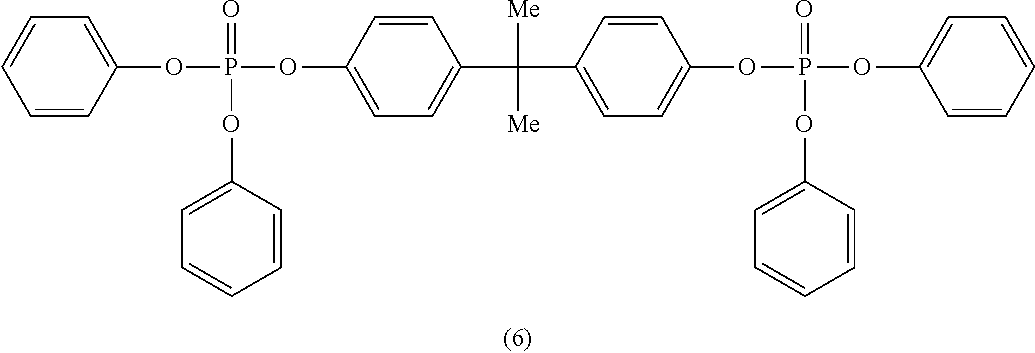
C1=CC(OP(OC2=CC=C(C(C3=CC=C(OP(OC4=CC=CC=C4)(=O)OC4=CC=CC=C4)C=C3)([Me])[Me])C=C2)(=O)OC2=CC=CC=C2)=CC=C1
